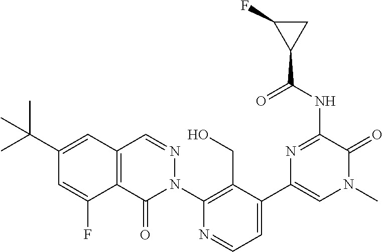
C12=C(C(=O)N(C3=C(CO)C(C4=CN(C)C(=O)C(NC(C5CC5F)=O)=N4)=CC=N3)N=C1)C(F)=CC(C(C)(C)C)=C2
